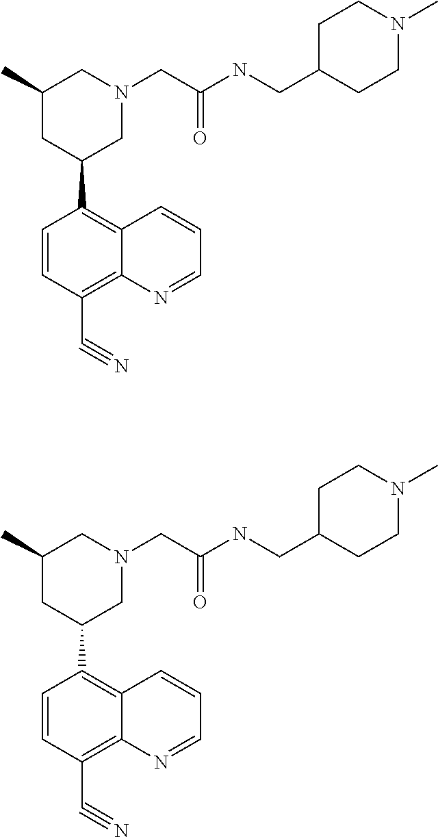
C1=CC(C#N)=C2C(=C1C1CN(CC(NCC3CCN(C)CC3)=O)CC(C)C1)C=CC=N2.C1=CC(C#N)=C2C(=C1C1CN(CC(NCC3CCN(C)CC3)=O)CC(C)C1)C=CC=N2
